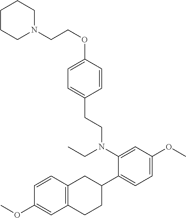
C1=C(OCCN2CCCCC2)C=CC(CCN(C2=CC(OC)=CC=C2C2CC3=C(CC2)C=C(OC)C=C3)CC)=C1
